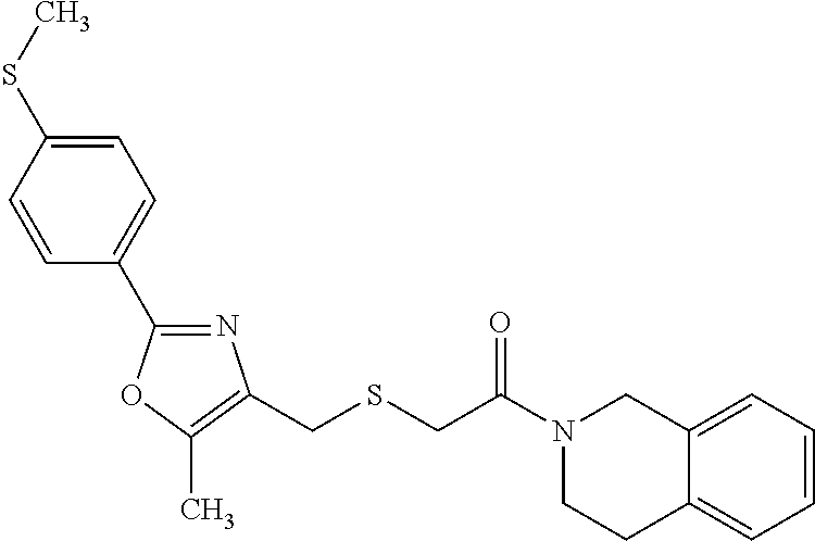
N1(C(CSCC2=C(C)OC(C3=CC=C(SC)C=C3)=N2)=O)CCC2=CC=CC=C2C1
